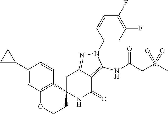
C1C2=NN(C3=CC(F)=C(F)C=C3)C(NC(CS(C)(=O)=O)=O)=C2C(=O)NC12CCOC1=C2C=CC(C2CC2)=C1
